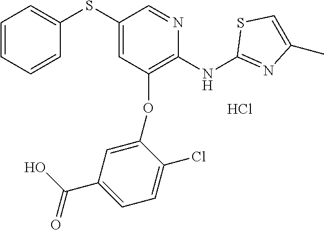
C1(SC2=CC=CC=C2)=CC(OC2=CC(C(O)=O)=CC=C2Cl)=C(NC2=NC(C)=CS2)N=C1.Cl
